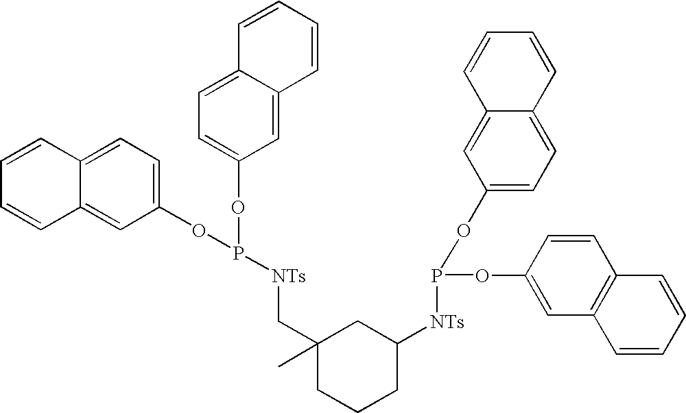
C12=CC=C(OP(OC3=CC=C4C(=C3)C=CC=C4)[NTs]CC3(C)CCCC([NTs]P(OC4=CC=C5C(=C4)C=CC=C5)OC4=CC5=C(C=C4)C=CC=C5)C3)C=C1C=CC=C2
